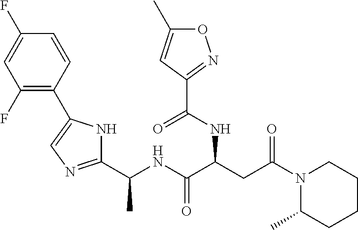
C1=C(C2=C(F)C=C(F)C=C2)NC(C(NC(C(CC(N2C(C)CCCC2)=O)NC(C2=NOC(C)=C2)=O)=O)C)=N1
